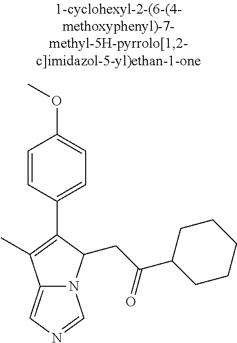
C12=CN=CN1C(CC(C1CCCCC1)=O)C(C1=CC=C(OC)C=C1)=C2C
